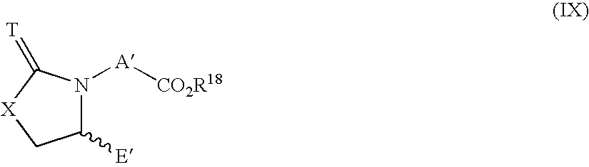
C1([E])N([A][CO2R18])C(=[T])[X]C1
